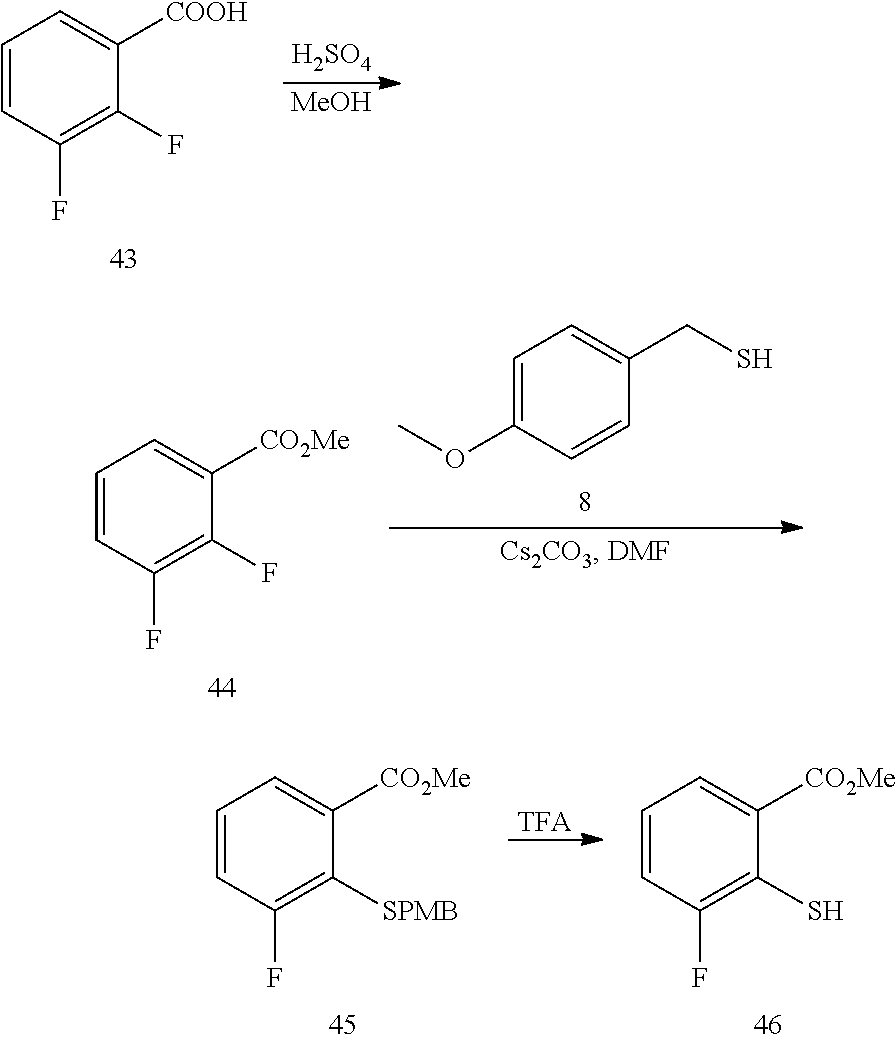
C1=CC(F)=C(F)C([COOH])=C1.[H2SO4].[MeOH].C1=CC(OC)=CC=C1CS.C1=CC(F)=C(F)C([CO2Me])=C1.C1=CC(F)=C([SPMB])C([CO2Me])=C1.[TFA].C1=CC(F)=C(S)C([CO2Me])=C1
